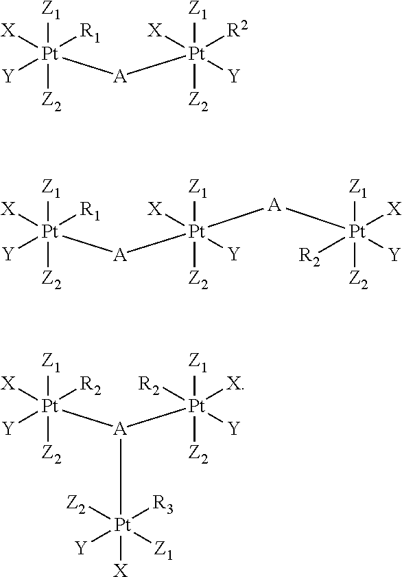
[Z1][Pt]([R1])([X])([Y])([Z2])[A][Pt]([Z1])([R2])([X])([Y])[Z2].[Z1][Pt]([R1])([X])([Y])([Z2])[A][Pt]([Z1])([A][Pt]([Z1])([Z2])([X])([R2])[Y])([X])([Y])[Z2].[Z1][Pt]([R2])([X])([Y])([Z2])[A]([Pt]([Z1])([X])([R2])([Y])[Z2])[Pt]([Z2])([R3])([X])([Y])[Z1]
